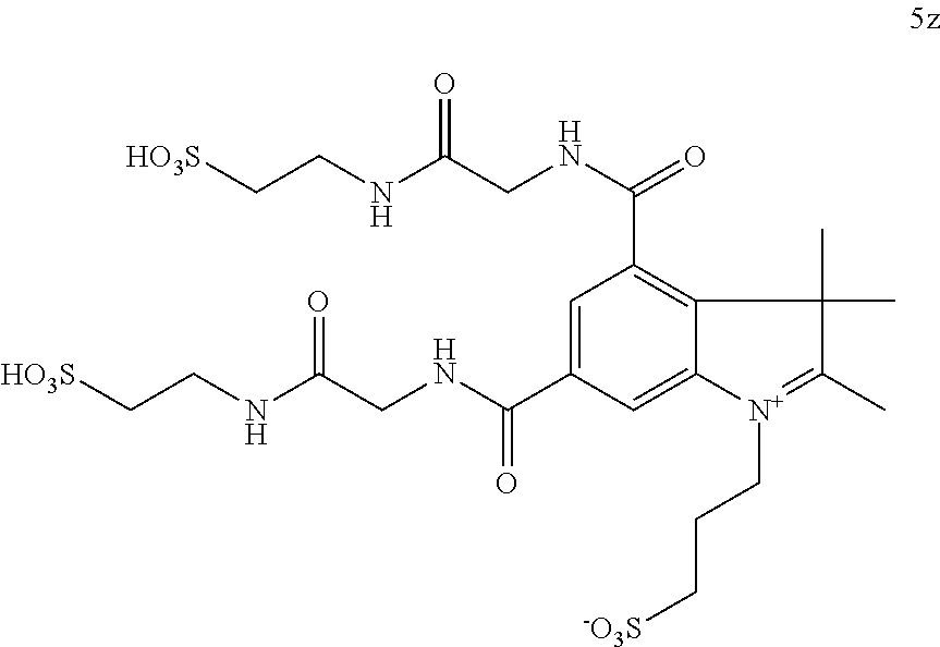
[HO3S]CCNC(CNC(=O)C1=C2C(=CC(C(NCC(NCC[HO3S])=O)=O)=C1)[N+](CCC[-O3S])=C(C)C2(C)C)=O
